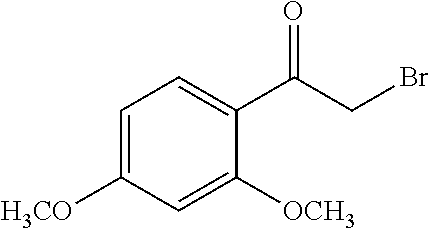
C1=C([H3CO])C=C([OCH3])C(C(CBr)=O)=C1
